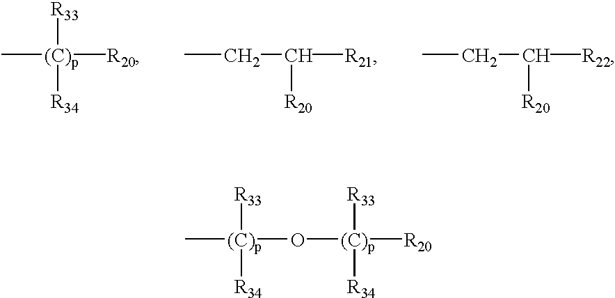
C[(C)p]([R20])([R33])[R34].CCC([R21])[R20].CCC([R22])[R20].C[(C)p](O[(C)p]([R20])([R33])[R34])([R33])[R34]
